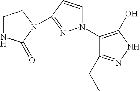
C1NC(=O)N(C2=NN(C3=C(O)NN=C3CC)C=C2)C1
